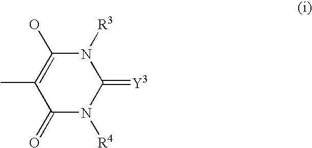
C1(C)=C(O)N([R3])C(=[Y3])N([R4])C1=O
